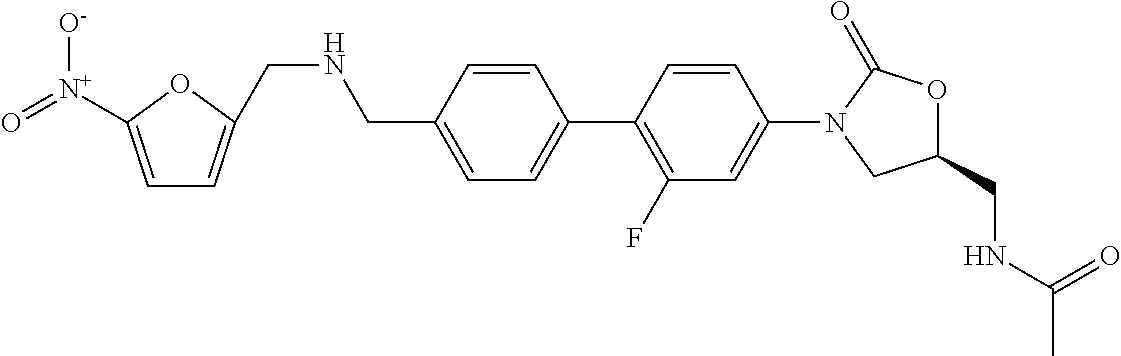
C(NCC1=CC=C(C2=C(F)C=C(N3CC(CNC(C)=O)OC3=O)C=C2)C=C1)C1=CC=C([N+](=O)[O-])O1
